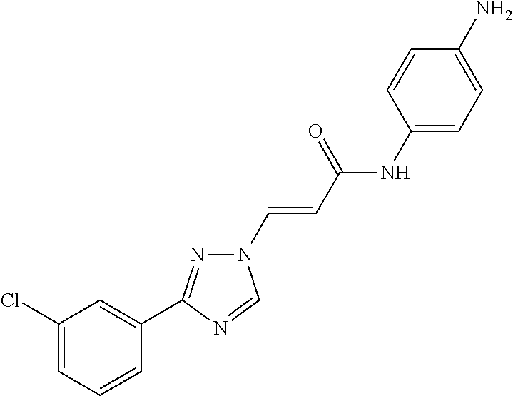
C1(Cl)=CC=CC(C2=NN(C=CC(NC3=CC=C(N)C=C3)=O)C=N2)=C1
